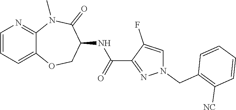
C12=CC=CN=C1N(C)C(=O)C(NC(C1=NN(CC3=C([NC])C=CC=C3)C=C1F)=O)CO2
